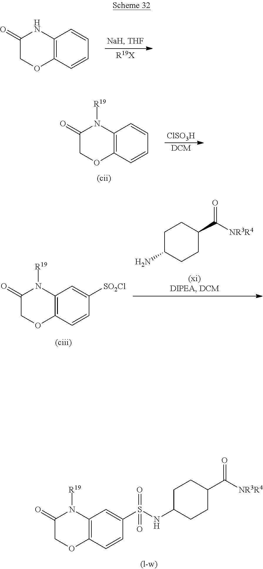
[R19X].C12=C(C=CC=C1)OCC(=O)N2.[ClSO3H].[DCM].C12=C(C=CC=C1)OCC(=O)N2[R19].C1C(N)CCC(C(=O)[NR3R4])C1.C12=C(C=CC([SO2Cl])=C1)OCC(=O)N2[R19].C12=C(C=C(S(=O)(NC3CCC(C(=O)[NR3R4])CC3)=O)C=C1)N([R19])C(=O)CO2
